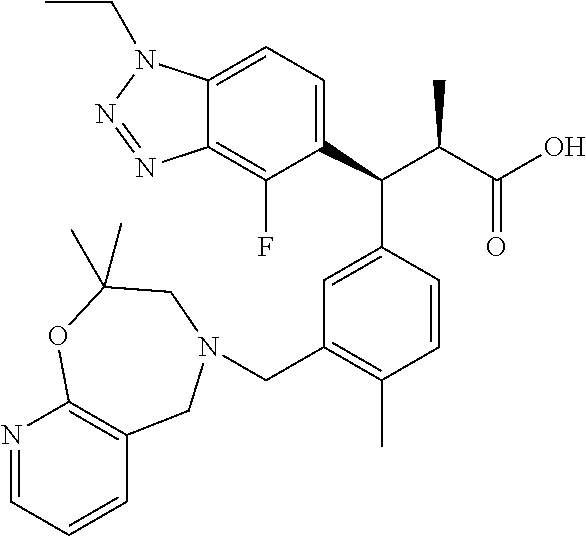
C1(C(C(C(=O)O)C)C2=CC(CN3CC4=C(N=CC=C4)OC(C)(C)C3)=C(C)C=C2)=CC=C2C(=C1F)N=NN2CC
